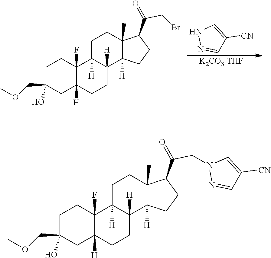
N1N=CC([CN])=C1.[K2CO3 THF].C1C(COC)(O)CC2([H])C(F)(C1)C1([H])C([H])(CC2)C2([H])C(C)(CC1)C(C(=O)CBr)CC2.C1C(COC)(O)CC2([H])C(F)(C1)C1([H])C([H])(CC2)C2([H])C(C)(CC1)C(C(=O)CN1N=CC([CN])=C1)CC2
